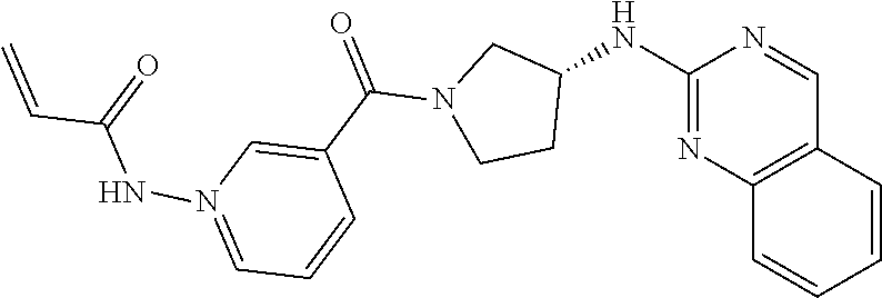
C(N1CCC(NC2=NC3=C(C=CC=C3)C=N2)C1)(=O)C1=CN(NC(C=C)=O)=CC=C1
